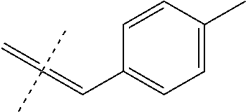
C1=CC(C)=CC=C1C=C(C)(C)=C
